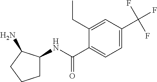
C1=C(C(F)(F)F)C=C(CC)C(C(NC2CCCC2N)=O)=C1
